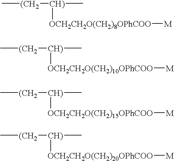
C[(CH2][CH)]([OCH2CH2O(CH2)10OPhCOO][M])C.C[(CH2][CH)]([OCH2CH2O(CH2)8OPhCOO][M])C.C[(CH2][CH)]([OCH2CH2O(CH2)15OPhCOO][M])C.C[(CH2][CH)]([OCH2CH2O(CH2)20OPhCOO][M])C
